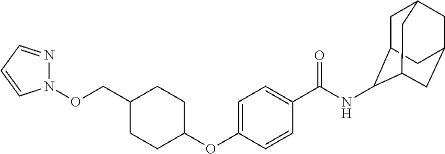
C1=C(OC2CCC(CON3N=CC=C3)CC2)C=CC(C(=O)NC2C3CC4CC(CC2C4)C3)=C1
